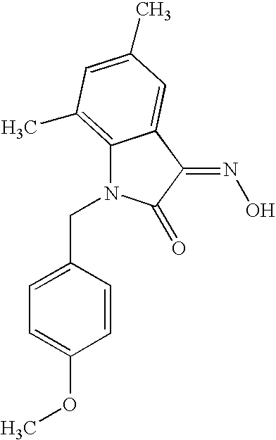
C1(CN2C3=C(C)C=C(C)C=C3C(=NO)C2=O)=CC=C(OC)C=C1
